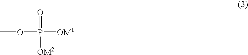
COP(=O)([OM1])[OM2]
